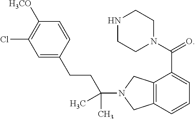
C12=C(C=CC=C1C(N1CCNCC1)=O)CN(C(C)(CCC1=CC(Cl)=C([H3CO])C=C1)C)C2
